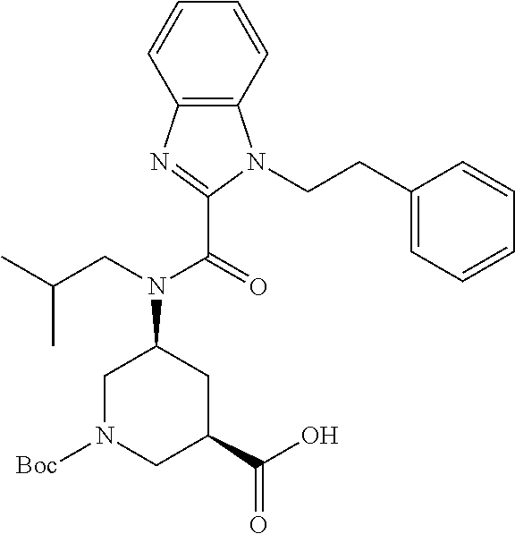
C12=C(N=C(C(=O)N(CC(C)C)C3CN([Boc])CC(C(O)=O)C3)N1CCC1=CC=CC=C1)C=CC=C2
